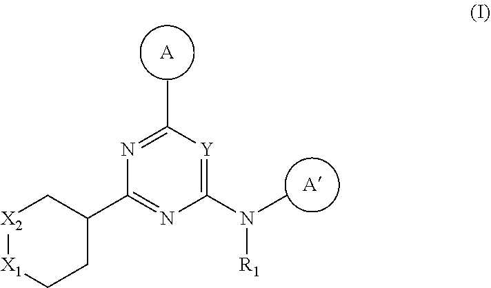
C1(N(C)[R1])=[Y]C(C)=NC(C2C[X2][X1]CC2)=N1.[A].[A]
